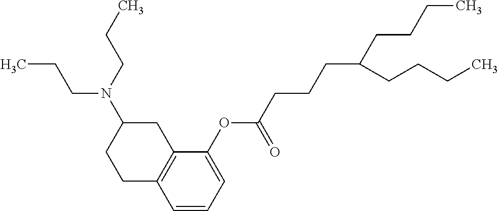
C1=CC=C(OC(CCCC(CCCC)CCCC)=O)C2=C1CCC(N(CCC)CCC)C2
